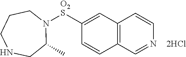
N1([O2S]C2=CC3=C(C=C2)C=NC=C3)CCCNCC1C
